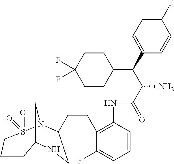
C12CN(S(=O)(=O)CCC1)C(CCC1=C(NC(C(C(C3=CC=C(F)C=C3)C3CCC(F)(F)CC3)N)=O)C=CC=C1F)CN2
